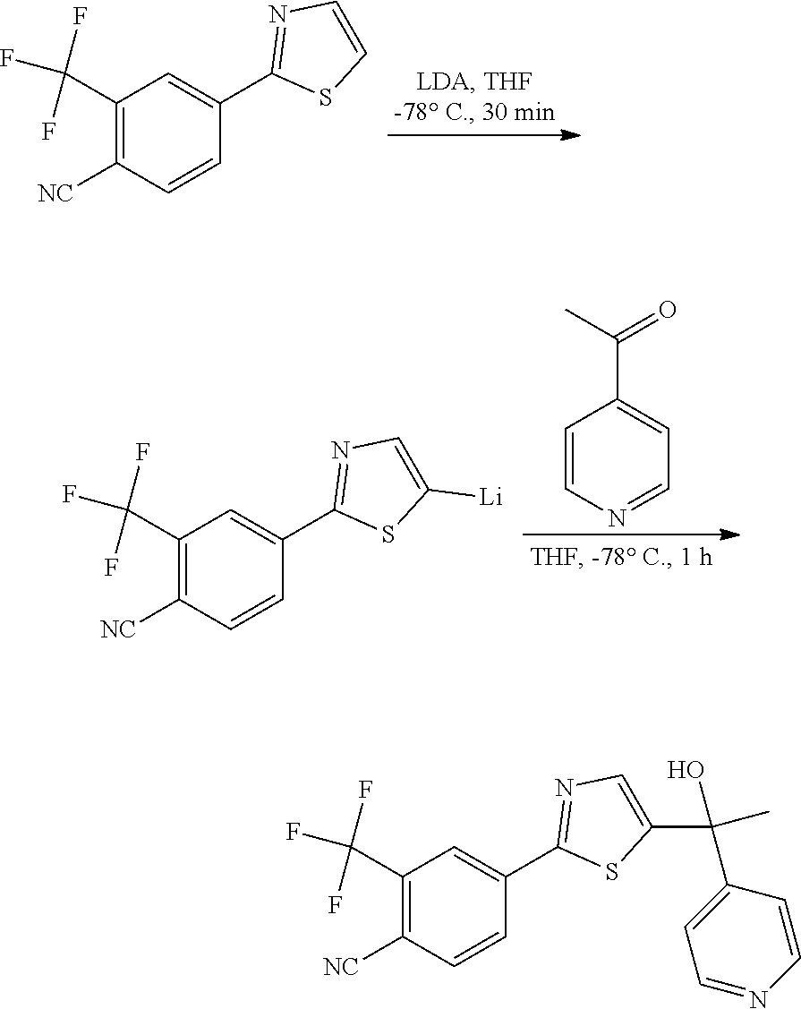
C1(C(F)(F)F)=C([NC])C=CC(C2=NC=CS2)=C1.C1=CN=CC=C1C(C)=O.C1(C(F)(F)F)=C([NC])C=CC(C2=NC=C([Li])S2)=C1.C1(C(F)(F)F)=C([NC])C=CC(C2=NC=C(C(C3=CC=NC=C3)(C)O)S2)=C1
